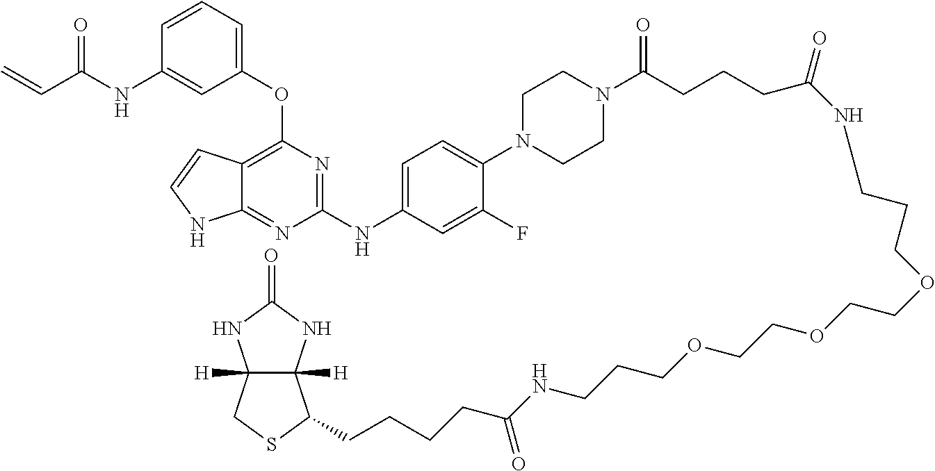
C12([H])C([H])(NC(=O)N1)C(CCCCC(NCCCOCCOCCOCCCNC(CCCC(N1CCN(C3=CC=C(NC4=NC(OC5=CC=CC(NC(C=C)=O)=C5)=C5C(=N4)NC=C5)C=C3F)CC1)=O)=O)=O)SC2
